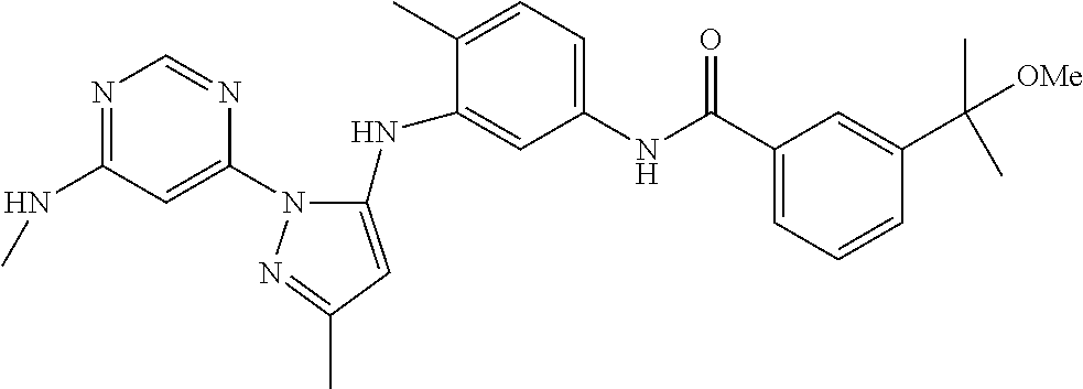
N1=C(NC)C=C(N2C(NC3=CC(NC(C4=CC=CC(C(C)([OMe])C)=C4)=O)=CC=C3C)=CC(C)=N2)N=C1
